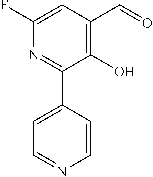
C1(F)=CC(C=O)=C(O)C(C2=CC=NC=C2)=N1
